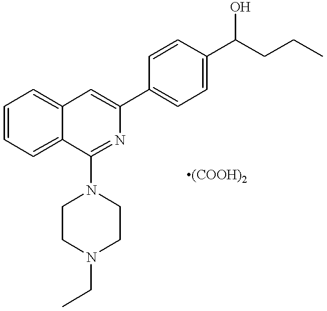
C1=CC=C2C(=C1)C=C(C1=CC=C(C(CCC)O)C=C1)N=C2N1CCN(CC)CC1
